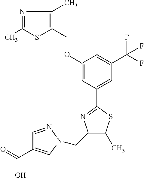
N1=C(C)SC(COC2=CC(C3=NC(CN4C=C(C(=O)O)C=N4)=C(C)S3)=CC(C(F)(F)F)=C2)=C1C
